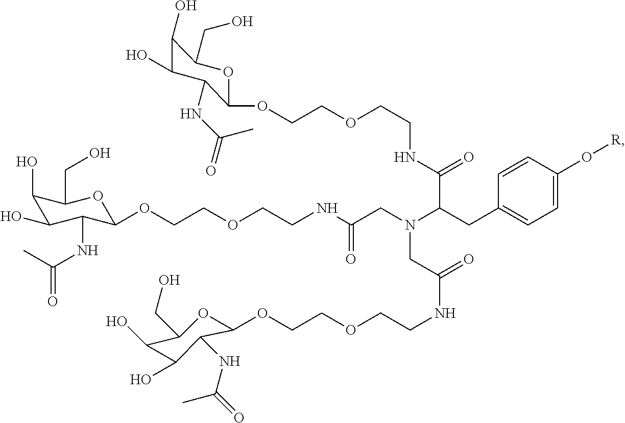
C1(O)C(O)C(NC(=O)C)C(OCCOCCNC(CN(C(CC2=CC=C(O[R])C=C2)C(NCCOCCOC2OC(CO)C(O)C(O)C2NC(C)=O)=O)CC(NCCOCCOC2OC(CO)C(O)C(O)C2NC(C)=O)=O)=O)OC1CO
